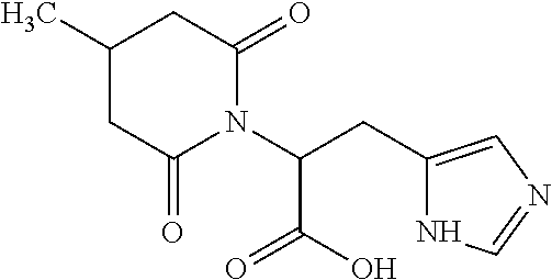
C1(C)CC(=O)N(C(CC2=CN=CN2)C(O)=O)C(=O)C1
